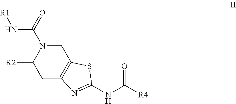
C1([R2])CC2=C(CN1C(=O)N[R1])SC(NC([R4])=O)=N2
